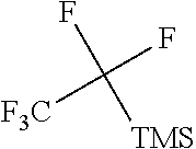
FC([TMS])(F)[F3C]
